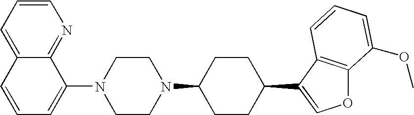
C1=CC=C2C(=N1)C(N1CCN(C3CCC(C4=COC5=C4C=CC=C5OC)CC3)CC1)=CC=C2
